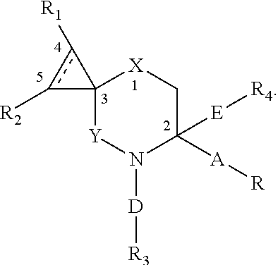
C12([Y]N([D][R3])C([A][R])([E][R4])C[X]1)c([R1])c2[R2]
